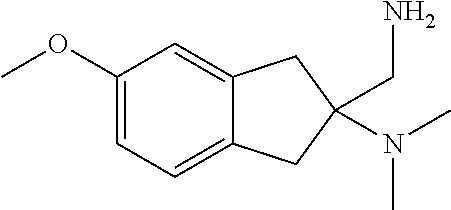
C1(OC)=CC=C2C(=C1)CC(N(C)C)(CN)C2
